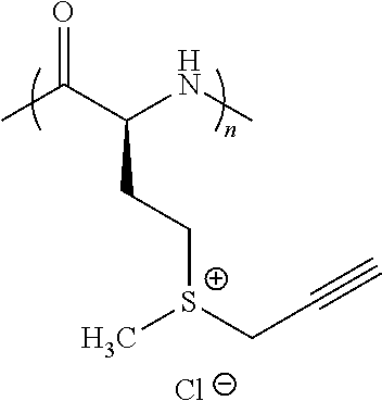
CC(C(NC)CC[S+](CC#C)C)=O.[Cl-]
